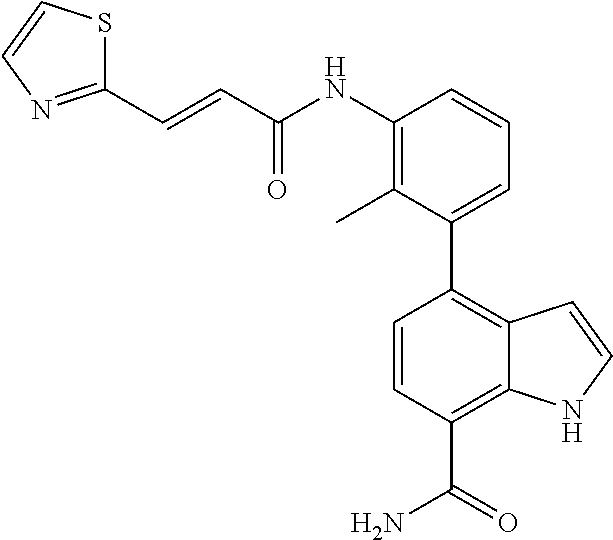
C1=CC2=C(C3=CC=CC(NC(C=CC4=NC=CS4)=O)=C3C)C=CC(C(N)=O)=C2N1
